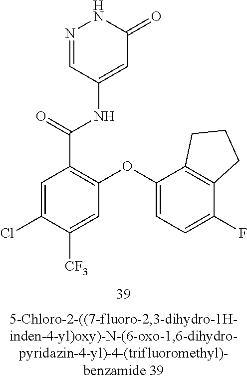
N1=CC(NC(=O)C2=C(OC3=CC=C(F)C4=C3CCC4)C=C([CF3])C(Cl)=C2)=CC(=O)N1
